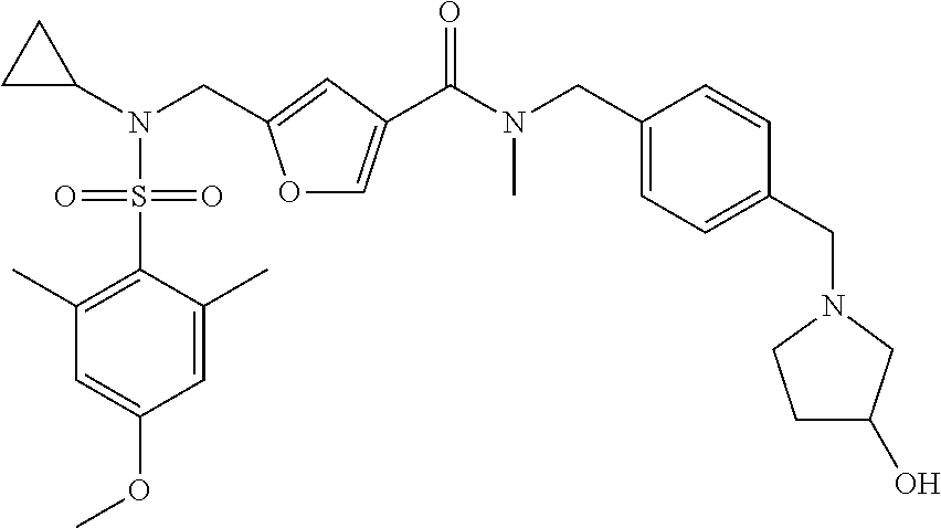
C(N(C(=O)C1=COC(CN(C2CC2)S(C2=C(C)C=C(OC)C=C2C)(=O)=O)=C1)C)C1=CC=C(CN2CCC(O)C2)C=C1
